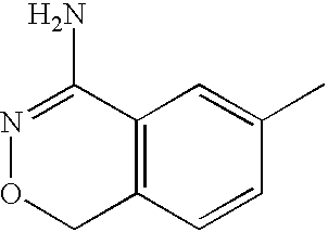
C12=C(C=CC(C)=C1)CON=C2N
